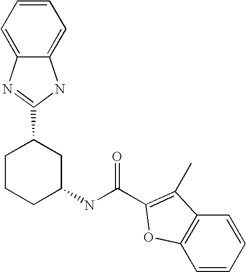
C1=CC=CC2=C1OC(C(NC1CC(C3=NC4=CC=CC=C4N3)CCC1)=O)=C2C
